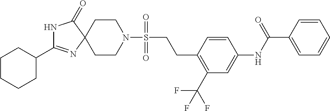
C1CN(S(CCC2=C(C(F)(F)F)C=C(NC(C3=CC=CC=C3)=O)C=C2)(=O)=O)CCC12N=C(C1CCCCC1)NC2=O
